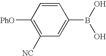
C1([NC])=C([PhO])C=CC(B(O)O)=C1
